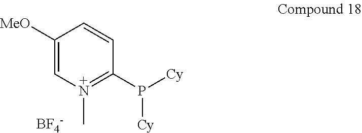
C1([MeO])=CN(C)=C(P([Cy])[Cy])C=C1.[BF4-]
